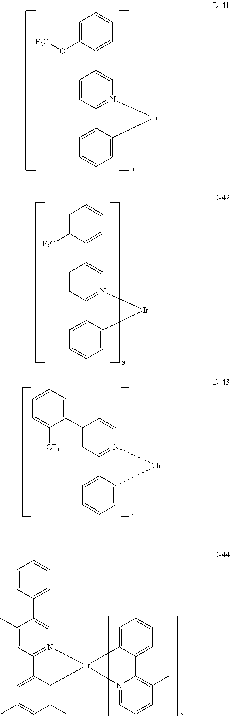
C1=CC2=N(C=C1C1=CC=CC=C1[F3C])[Ir]C1=CC=CC=C21.C1=CC2=N(C=C1C1=CC=CC=C1O[F3C])[Ir]C1=CC=CC=C21.C1(C2=CC=CC=C2[CF3])=CC2=N(C=C1)[Ir]C1=CC=CC=C21.C1(C)=CC2=N(C=C1C1=CC=CC=C1)[Ir]1(C3=C(C)C=C(C)C=C23)C2=CC=CC=C2C2=C(C)C=CC=N12
